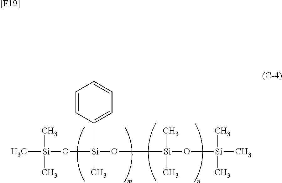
C[Si](O[Si](O[Si](O[Si](C)(C)C)(C)C)(C1=CC=CC=C1)C)(C)C.[[F19]]
